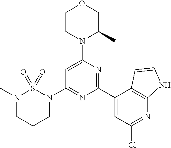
C1=C(N2C(C)COCC2)N=C(C2=CC(Cl)=NC3=C2C=CN3)N=C1N1S(=O)(=O)N(C)CCC1
